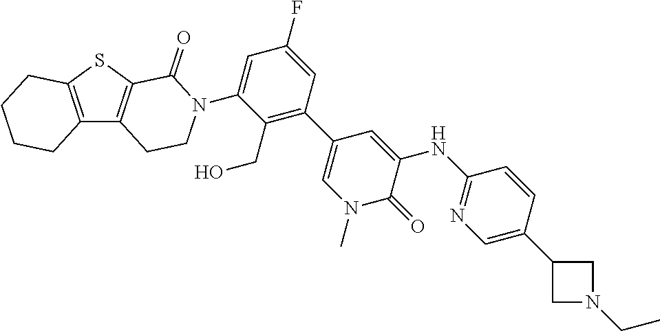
C12=C(C3=C(S1)C(=O)N(C1=CC(F)=CC(C4=CN(C)C(=O)C(NC5=NC=C(C6CN(CC)C6)C=C5)=C4)=C1CO)CC3)CCCC2
